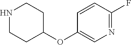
N1CCC(OC2=CN=C(F)C=C2)CC1
